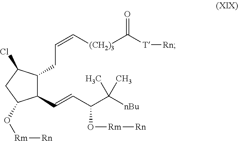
C1(C=CC(C([nBu])(C)C)O[Rm][Rn])C(CC=C[(CH2)3]C([T][Rn])=O)C(Cl)CC1O[Rm][Rn]
